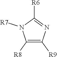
C1([R8])=C([R9])N=C([R6])N1[R7]
